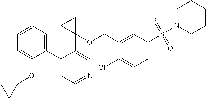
C1(C2=CC=NC=C2C2(OCC3=CC(S(N4CCCCC4)(=O)=O)=CC=C3Cl)CC2)=CC=CC=C1OC1CC1
